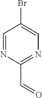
O=CC1=NC=C(Br)C=N1
